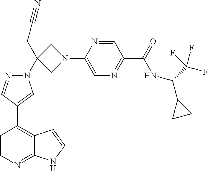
C1=CN=C2C(=C1C1=CN(C3(CC#N)CN(C4=CN=C(C(=O)NC(C5CC5)C(F)(F)F)C=N4)C3)N=C1)C=CN2
